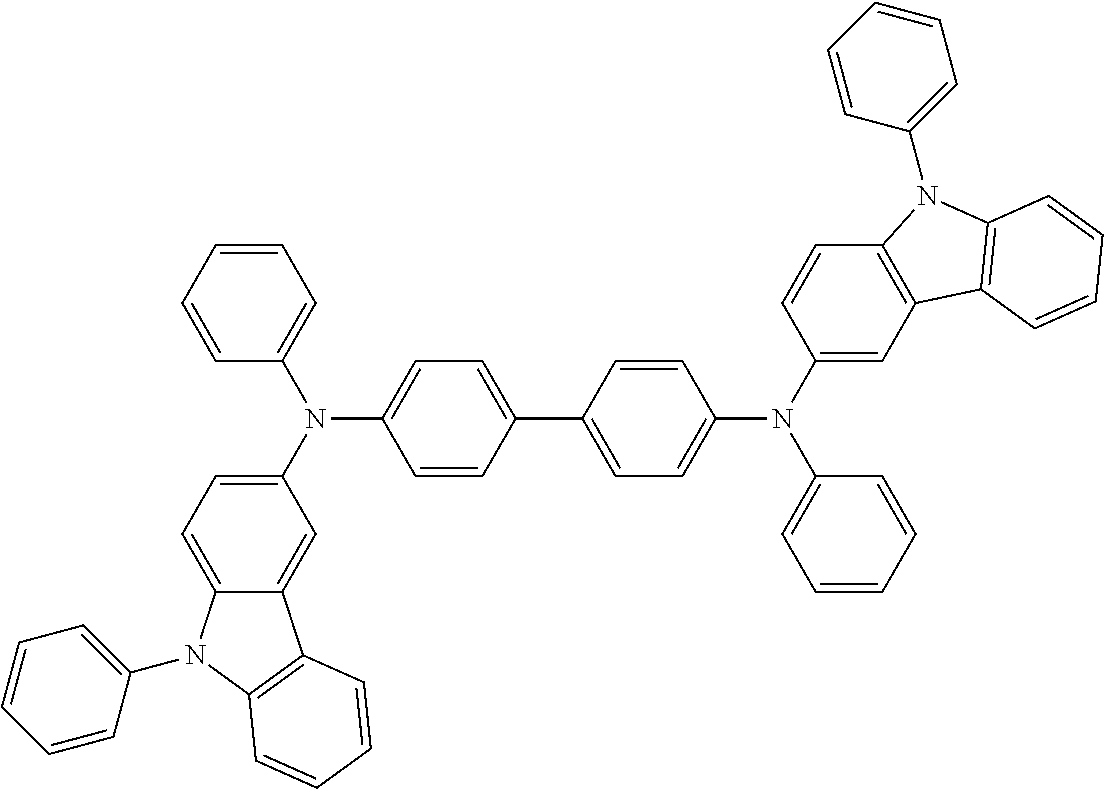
C1(N(C2=CC=CC=C2)C2=CC=C(C3=CC=C(N(C4=CC5=C(C=C4)N(C4=CC=CC=C4)C4=C5C=CC=C4)C4=CC=CC=C4)C=C3)C=C2)=CC=C2C(=C1)C1=C(N2C2=CC=CC=C2)C=CC=C1
